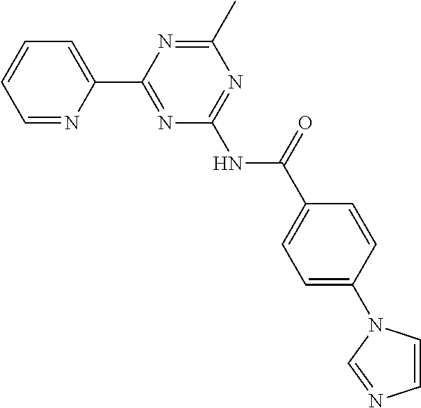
C1=NC(C2=NC(NC(C3=CC=C(N4C=CN=C4)C=C3)=O)=NC(C)=N2)=CC=C1
